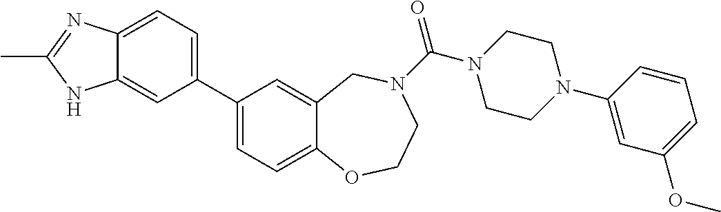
C1(C2=CC=C3C(=C2)NC(C)=N3)=CC=C2C(=C1)CN(C(N1CCN(C3=CC(OC)=CC=C3)CC1)=O)CCO2
